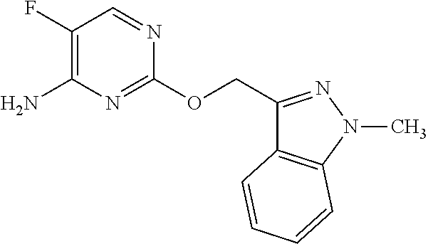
C1(F)=C(N)N=C(OCC2=NN(C)C3=C2C=CC=C3)N=C1
